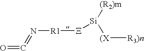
[X]([Si]([(R2)m])[(X][R3)n])[R1]N=C=O
